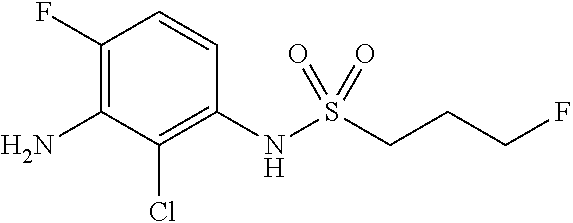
C1(F)=C(N)C(Cl)=C(NS(CCCF)(=O)=O)C=C1
